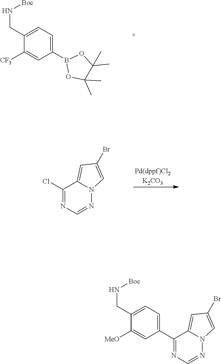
[Pd(dppf)Cl2K2CO3].ClC1=NC=NN2C1=CC(Br)=C2.C1(CN[Boc])=CC=C(C2=NC=NN3C2=CC(Br)=C3)C=C1[MeO].C1(CN[Boc])=CC=C(B2OC(C)(C)C(C)(C)O2)C=C1[CF3]
